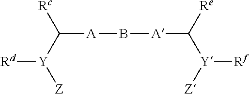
C([A]B[A]C([Re])[Y]([Rf])[Z])([Y]([Rd])[Z])[Rc]
